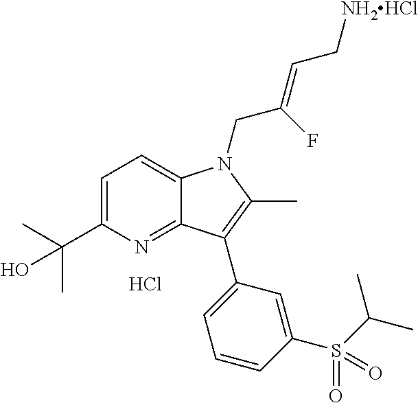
C1=C(C(C)(C)O)N=C2C(=C1)N(CC(F)=CC[NH2HCl])C(C)=C2C1=CC=CC(S(C(C)C)(=O)=O)=C1.Cl
